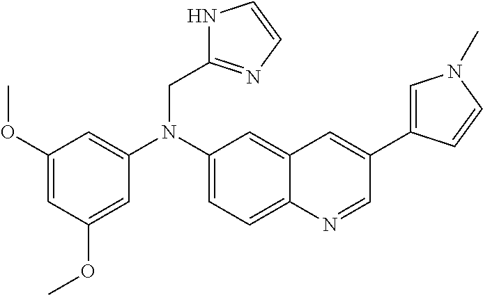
C1=C2C(=CC(N(CC3=NC=CN3)C3=CC(OC)=CC(OC)=C3)=C1)C=C(C1=CN(C)C=C1)C=N2
